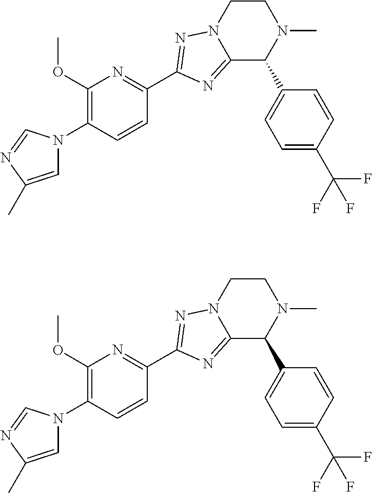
C1=C(C)N=CN1C1=C(OC)N=C(C2=NN3CCN(C)C(C4=CC=C(C(F)(F)F)C=C4)C3=N2)C=C1.C1=C(C)N=CN1C1=C(OC)N=C(C2=NN3CCN(C)C(C4=CC=C(C(F)(F)F)C=C4)C3=N2)C=C1
